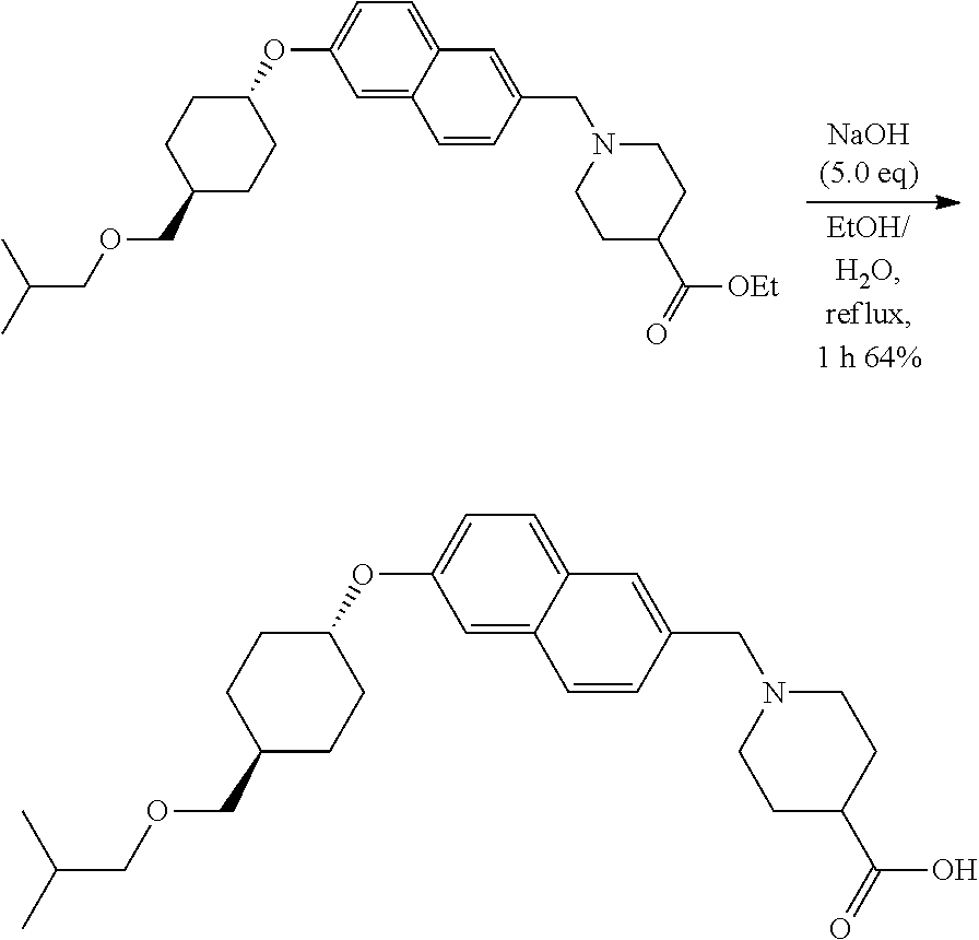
C1CC(OC2=CC=C3C(=C2)C=CC(CN2CCC(C([OEt])=O)CC2)=C3)CCC1COCC(C)C.C1CC(OC2=CC=C3C(=C2)C=CC(CN2CCC(C(O)=O)CC2)=C3)CCC1COCC(C)C
